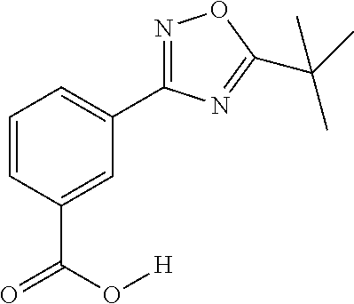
C1=CC(C(O[H])=O)=CC(C2=NOC(C(C)(C)C)=N2)=C1
